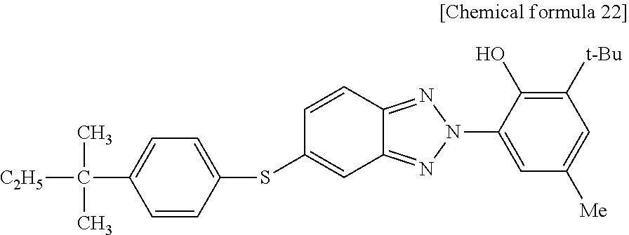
C1=CC(SC2=CC3=NN(C4=CC([Me])=CC([t-Bu])=C4O)N=C3C=C2)=CC=C1C([C2H5])(C)C
